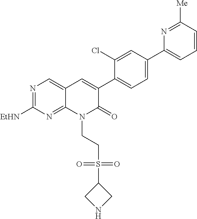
N1=C([EtHN])N=C2C(=C1)C=C(C1=CC=C(C3=CC=CC([Me])=N3)C=C1Cl)C(=O)N2CCS(=O)(=O)C1CNC1
